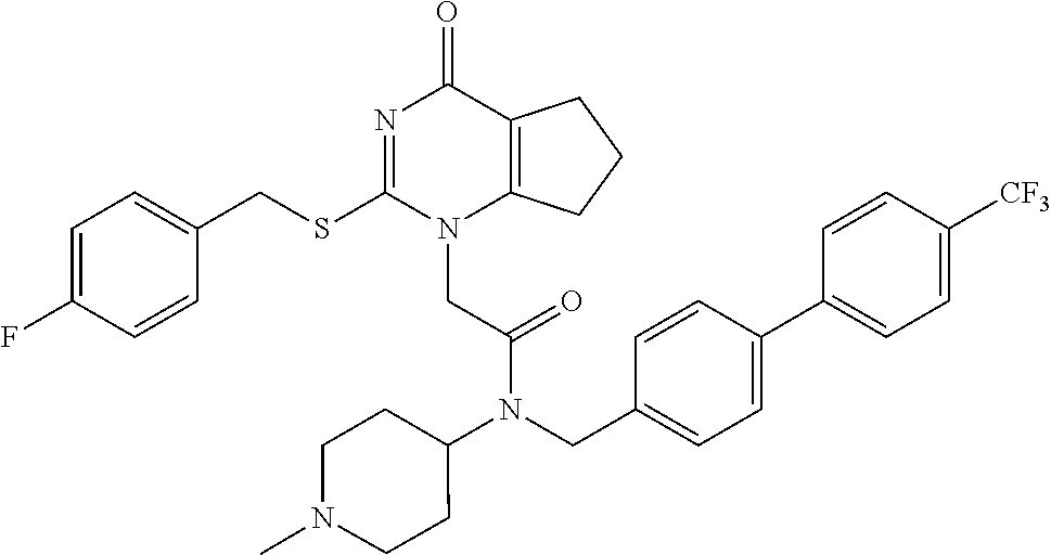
C1=C(F)C=CC(CSC2=NC(=O)C3=C(N2CC(=O)N(CC2=CC=C(C4=CC=C([CF3])C=C4)C=C2)C2CCN(C)CC2)CCC3)=C1
